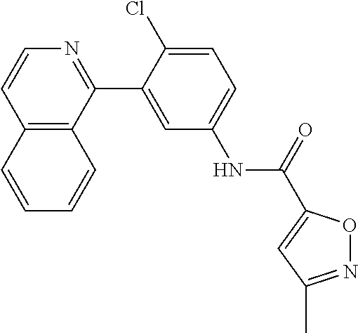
C12=C(C(C3=CC(NC(=O)C4=CC(C)=NO4)=CC=C3Cl)=NC=C1)C=CC=C2
